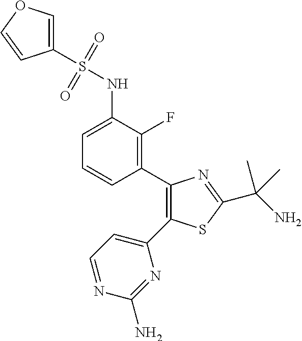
C1(C2=C(F)C(NS(C3=COC=C3)(=O)=O)=CC=C2)=C(C2=CC=NC(N)=N2)SC(C(N)(C)C)=N1
